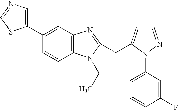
C1(C2=CC3=C(C=C2)N(CC)C(CC2=CC=NN2C2=CC=CC(F)=C2)=N3)=CN=CS1
